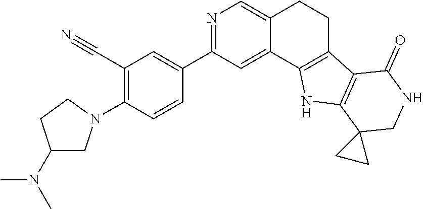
N1=C(C2=CC(C#N)=C(N3CC(N(C)C)CC3)C=C2)C=C2C(=C1)CCC1=C2NC2=C1C(=O)NCC21CC1
